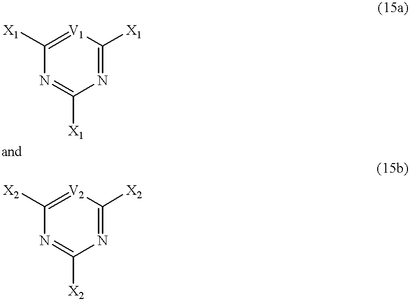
C1([X1])=[V1]C([X1])=NC([X1])=N1.C1([X2])=[V2]C([X2])=NC([X2])=N1
